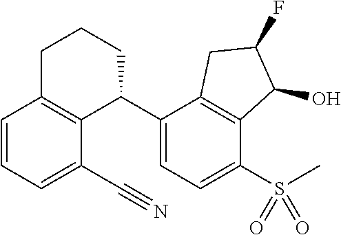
C1=CC=C(C#N)C2=C1CCCC2C1=CC=C(S(C)(=O)=O)C2=C1CC(F)C2O
